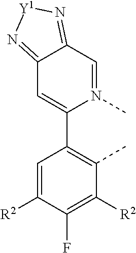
C12=N[Y1]N=C1C=N(C)C(C1=C(C)C([R2])=C(F)C([R2])=C1)=C2
